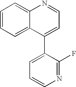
C12=CC=CC=C1C(C1=CC=CN=C1F)=CC=N2
